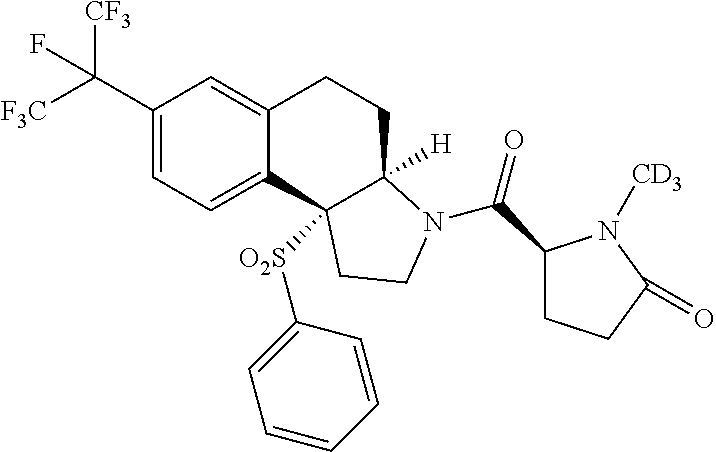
C1(C([CF3])([F3C])F)=CC=C2C(=C1)CCC1([H])C2([O2S]C2=CC=CC=C2)CCN1C(C1CCC(=O)N1[CD3])=O
